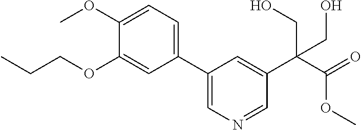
CCCOC1=CC(C2=CN=CC(C(C(OC)=O)(CO)CO)=C2)=CC=C1OC
